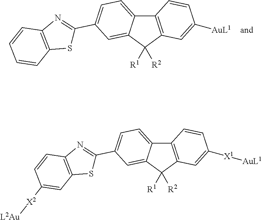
C12=C(C=C([AuL1])C=C1)C([R2])([R1])C1=CC(C3=NC4=C(S3)C=CC=C4)=CC=C21.C12=C(C=C([X1][AuL1])C=C1)C([R2])([R1])C1=CC(C3=NC4=C(S3)C=C([X2][L2Au])C=C4)=CC=C21
